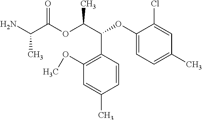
NC(C(OC(C(C1=C(OC)C=C(C)C=C1)OC1=CC=C(C)C=C1Cl)C)=O)C
